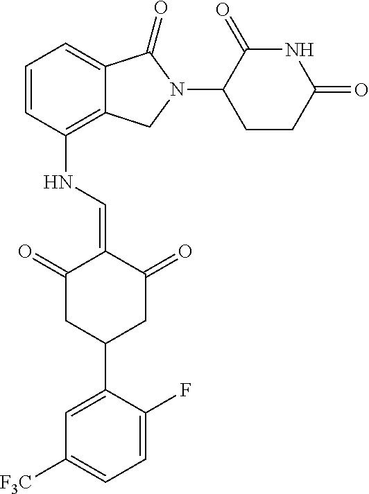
C12=C(NC=C3C(=O)CC(C4=CC([CF3])=CC=C4F)CC3=O)C=CC=C1C(=O)N(C1C(=O)NC(=O)CC1)C2
